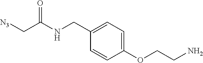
C1(OCCN)=CC=C(CNC(C[N3])=O)C=C1
